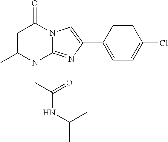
C1=C(C)N(CC(=O)NC(C)C)C2=NC(C3=CC=C(Cl)C=C3)=CN2C1=O
